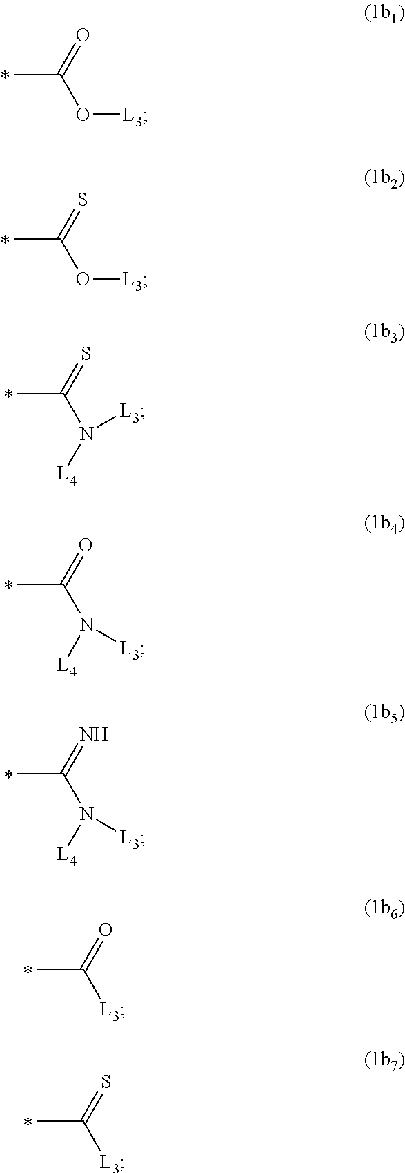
CC(=O)O[L3].CC(=S)O[L3].CC(=S)N([L3])[L4].CC(=O)N([L3])[L4].CC(=N)N([L3])[L4].CC([L3])=O.CC([L3])=S
